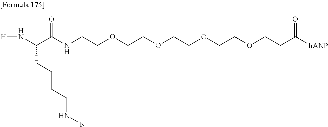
N(C(C(NCCOCCOCCOCCOCCC([hANP])=O)=O)CCCCNN)[H]
